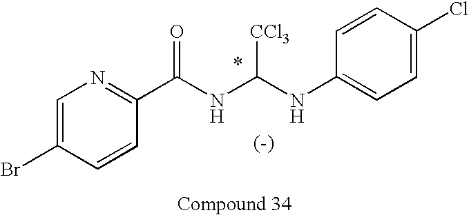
C1=C(Br)C=CC(C(NC(NC2=CC=C(Cl)C=C2)[CCl3])=O)=N1
